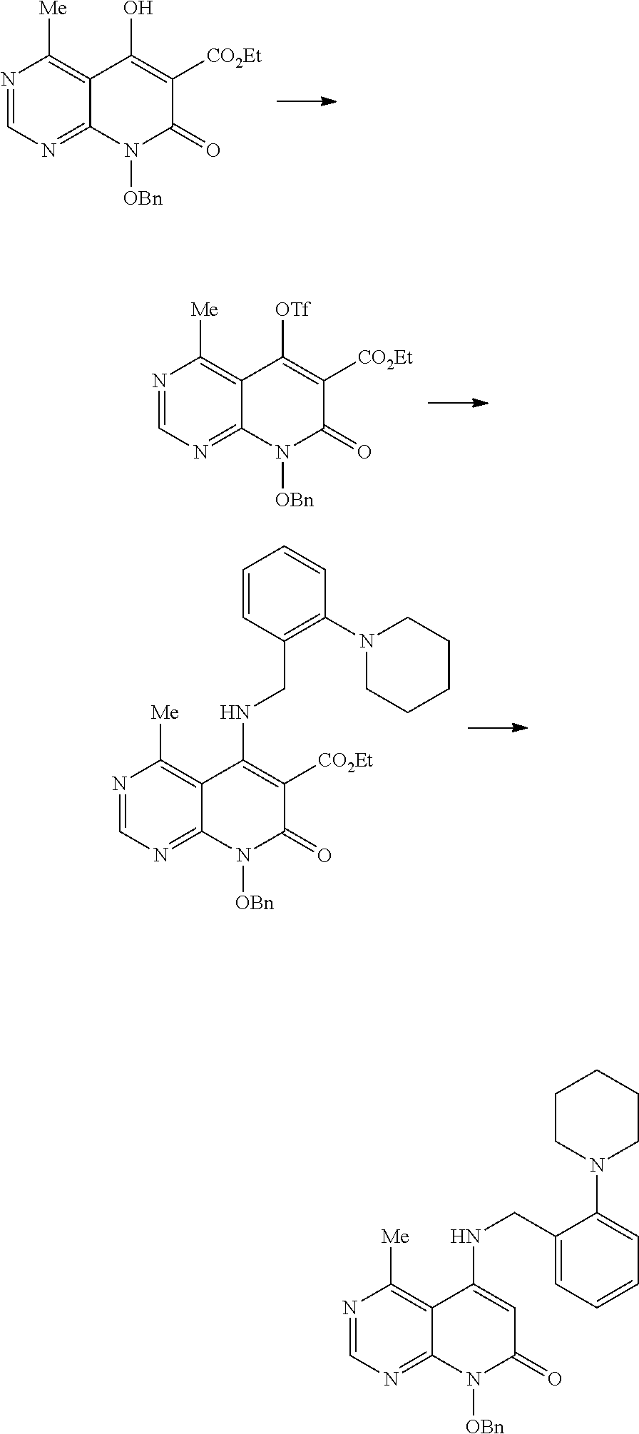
N1=CN=C2C(=C1[Me])C(O)=C([CO2Et])C(=O)N2[OBn].N1=CN=C2C(=C1[Me])C([OTf])=C([CO2Et])C(=O)N2[OBn].N1=CN=C2C(=C1[Me])C(NCC1=C(N3CCCCC3)C=CC=C1)=C([CO2Et])C(=O)N2[OBn].N1=CN=C2C(=C1[Me])C(NCC1=CC=CC=C1N1CCCCC1)=CC(=O)N2[OBn]
